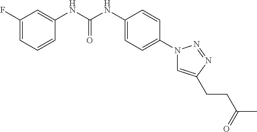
C1(F)=CC=CC(NC(NC2=CC=C(N3C=C(CCC(C)=O)N=N3)C=C2)=O)=C1
